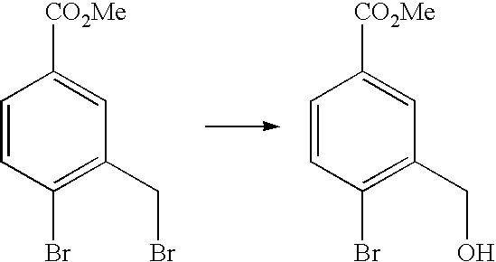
C1=CC(Br)=C(CBr)C=C1[CO2Me].C1=CC(Br)=C(CO)C=C1[CO2Me]
